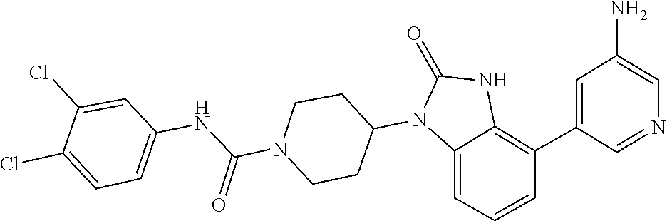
C1CN(C(NC2=CC=C(Cl)C(Cl)=C2)=O)CCC1N1C(=O)NC2=C(C3=CC(N)=CN=C3)C=CC=C12
